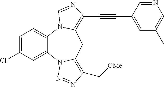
C1=C(Cl)C=C2C(=C1)N1C(=C(C#CC3=CC(C)=CN=C3)N=C1)CC1=C(C[OMe])N=NN21
